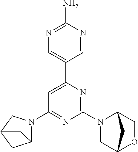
N1=C(N)N=CC(C2=CC(N3C4CC(C3)C4)=NC(N3CC4OCC3C4)=N2)=C1
